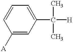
C1=CC([A])=CC(C([H])(C)C)=C1
